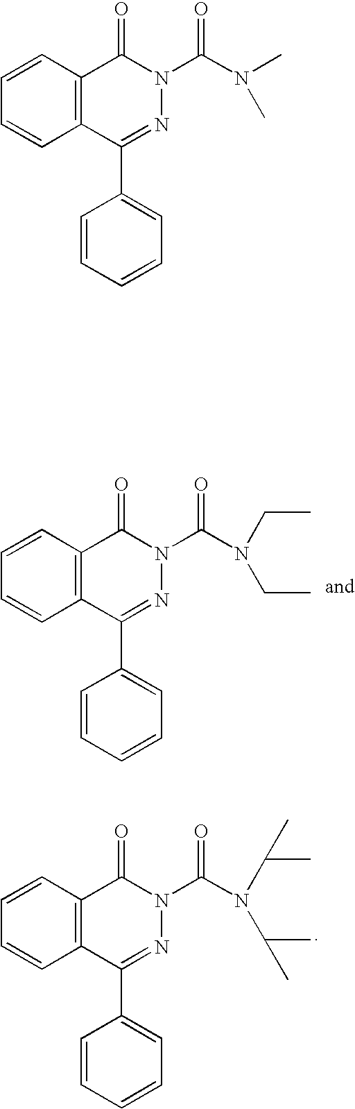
C12=C(C=CC=C1)C(=O)N(C(=O)N(C)C)N=C2C1=CC=CC=C1.C12=C(C=CC=C1)C(=O)N(C(=O)N(CC)CC)N=C2C1=CC=CC=C1.C12=C(C=CC=C1)C(=O)N(C(=O)N(C(C)C)C(C)C)N=C2C1=CC=CC=C1
